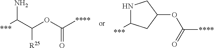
[***]C(C(OC([****])=O)[R25])N.N1C([***])CC(OC(=O)[****])C1
